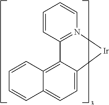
C12=C3C(=CC=C1C=CC=C2)[Ir]N1=C3C=CC=C1
